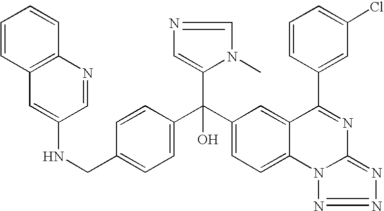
C1=C(CNC2=CC3=C(N=C2)C=CC=C3)C=CC(C(C2=CC=C3C(=C2)C(C2=CC(Cl)=CC=C2)=NC2=NN=NN32)(C2=CN=CN2C)O)=C1
